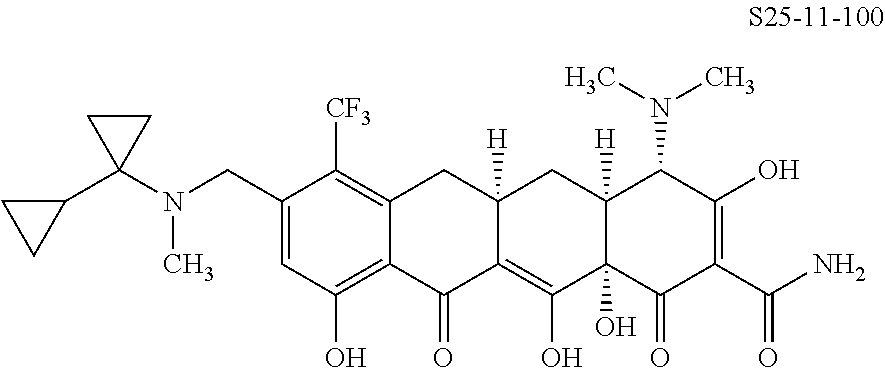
C1(N(C)CC2=CC(O)=C3C(=C2[CF3])CC2([H])C(=C(O)C4(O)C([H])(C2)C(N(C)C)C(O)=C(C(N)=O)C4=O)C3=O)(C2CC2)CC1
